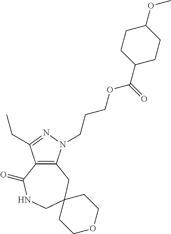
C12=C(N(CCCOC(C3CCC(OC)CC3)=O)N=C1CC)CC1(CNC2=O)CCOCC1
